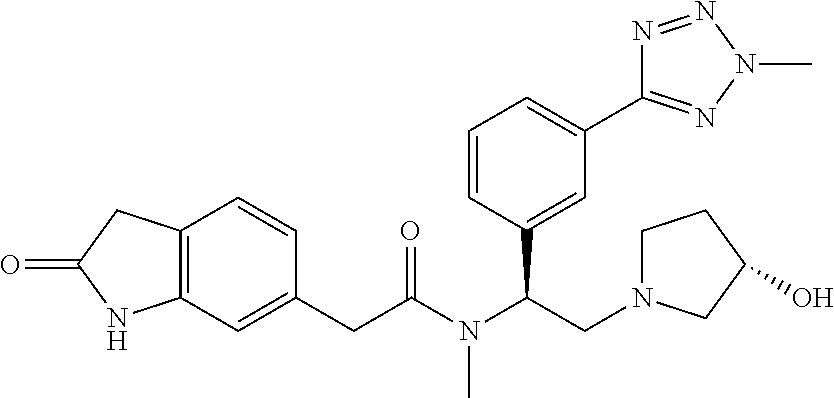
C12=C(C=C(CC(=O)N(C)C(C3=CC(C4=NN(C)N=N4)=CC=C3)CN3CCC(O)C3)C=C1)NC(=O)C2
